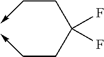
C(CC(CC->C)(F)F)->C
